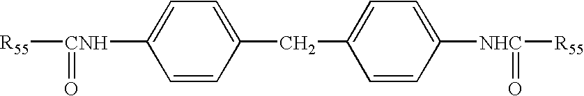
[R55][CNH](C1=CC=C(CC2=CC=C([NHC]([R55])=O)C=C2)C=C1)=O
